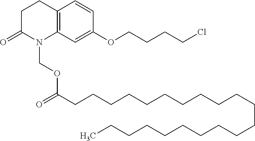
C1C(=O)N(COC(=O)CCCCCCCCCCCCCCCCCCCCC)C2=C(C1)C=CC(OCCCCCl)=C2
